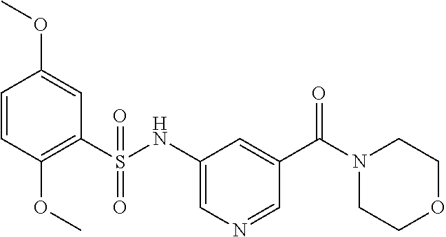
C1=CC(OC)=C(S(NC2=CN=CC(C(N3CCOCC3)=O)=C2)(=O)=O)C=C1OC
